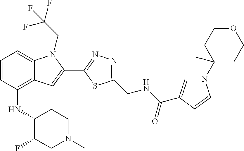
C1=CC(NC2C(F)CN(C)CC2)=C2C(=C1)N(CC(F)(F)F)C(C1=NN=C(CNC(=O)C3=CN(C4(C)CCOCC4)C=C3)S1)=C2
